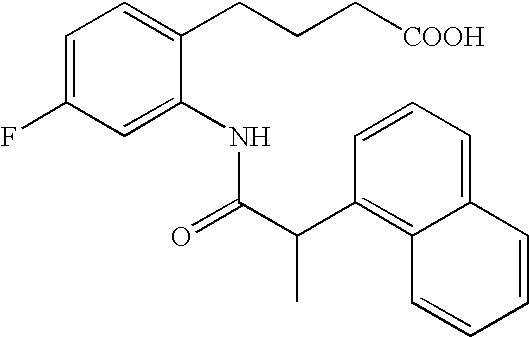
C1=CC=C2C(=C1C(C(=O)NC1=CC(F)=CC=C1CCC[COOH])C)C=CC=C2
